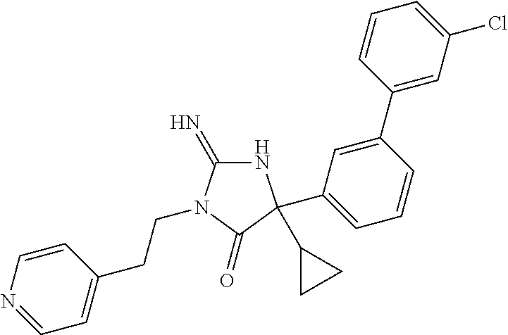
N1C(=N)N(CCC2=CC=NC=C2)C(=O)C1(C1CC1)C1=CC=CC(C2=CC(Cl)=CC=C2)=C1
